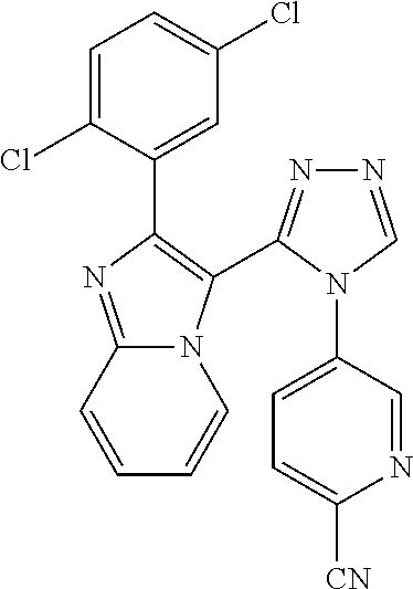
C12=NC(C3=CC(Cl)=CC=C3Cl)=C(C3=NN=CN3C3=CC=C([CN])N=C3)N1C=CC=C2
